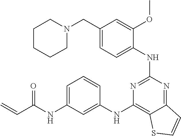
C1=C(CN2CCCCC2)C=C(OC)C(NC2=NC(NC3=CC(NC(C=C)=O)=CC=C3)=C3C(=N2)C=CS3)=C1
